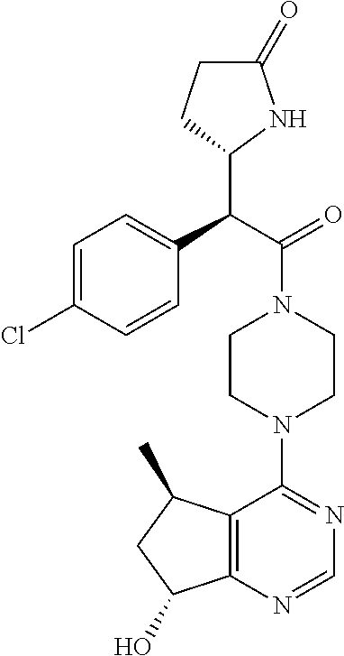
C1=C(Cl)C=CC(C(C(=O)N2CCN(C3=NC=NC4=C3C(C)CC4O)CC2)C2NC(=O)CC2)=C1
